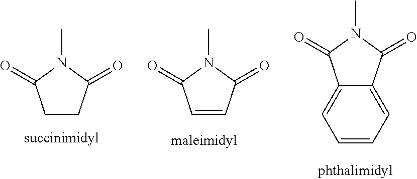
CN1C(=O)C2=CC=CC=C2C1=O.CN1C(=O)C=CC1=O.CN1C(=O)CCC1=O
